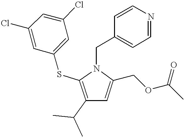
C1(C(C)C)=C(SC2=CC(Cl)=CC(Cl)=C2)N(CC2=CC=NC=C2)C(COC(C)=O)=C1
